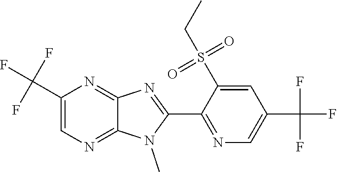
N1(C)C(C2=NC=C(C(F)(F)F)C=C2S(CC)(=O)=O)=NC2=NC(C(F)(F)F)=CN=C12
